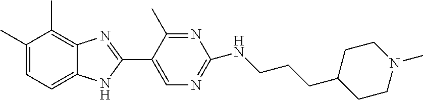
C1(C)=CC=C2C(=C1C)N=C(C1=CN=C(NCCCC3CCN(C)CC3)N=C1C)N2
